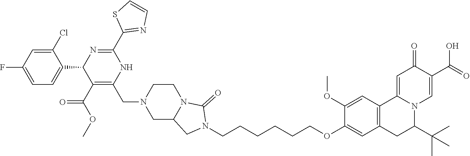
N1(CCCCCCOC2=CC3=C(C=C2OC)C2=CC(=O)C(C(O)=O)=CN2C(C(C)(C)C)C3)C(=O)N2C(C1)CN(CC1=C(C(OC)=O)C(C3=CC=C(F)C=C3Cl)N=C(C3=NC=CS3)N1)CC2
